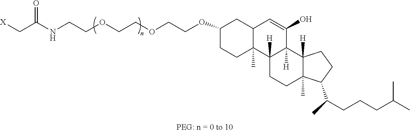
[X]CC(NCCOCCOCCOC1CCC2(C)C(C1)C=C(O)C1([H])C2([H])CCC2(C)C1([H])CCC2C(C)CCCC(C)C)=O
